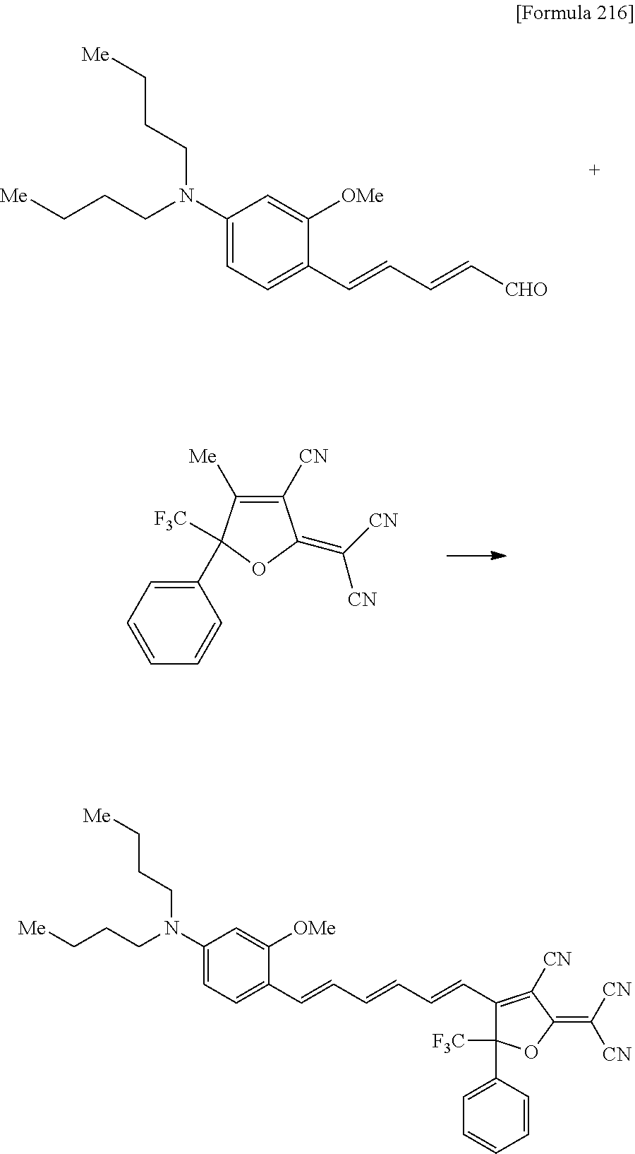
C1(N(CCC[Me])CCC[Me])=CC=C(C=CC=C[CHO])C([OMe])=C1.C1(C2([F3C])C([Me])=C([CN])C(=C([CN])[CN])O2)=CC=CC=C1.C1(N(CCC[Me])CCC[Me])=CC=C(C=CC=CC=CC2=C([CN])C(=C([CN])[CN])OC2([F3C])C2=CC=CC=C2)C([OMe])=C1
